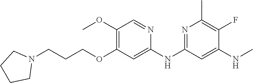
C1(NC)=CC(NC2=CC(OCCCN3CCCC3)=C(OC)C=N2)=NC(C)=C1F
